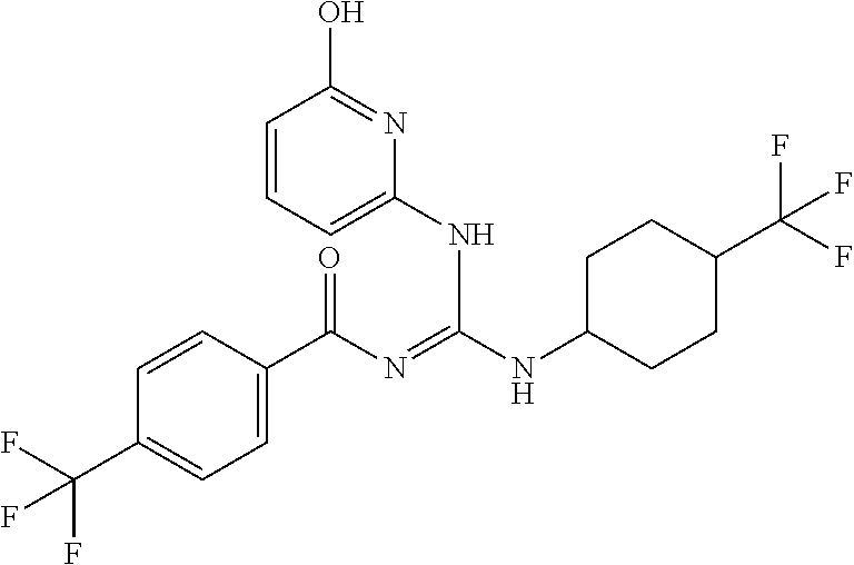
C1=CC(C(N=C(NC2CCC(C(F)(F)F)CC2)NC2=CC=CC(O)=N2)=O)=CC=C1C(F)(F)F
